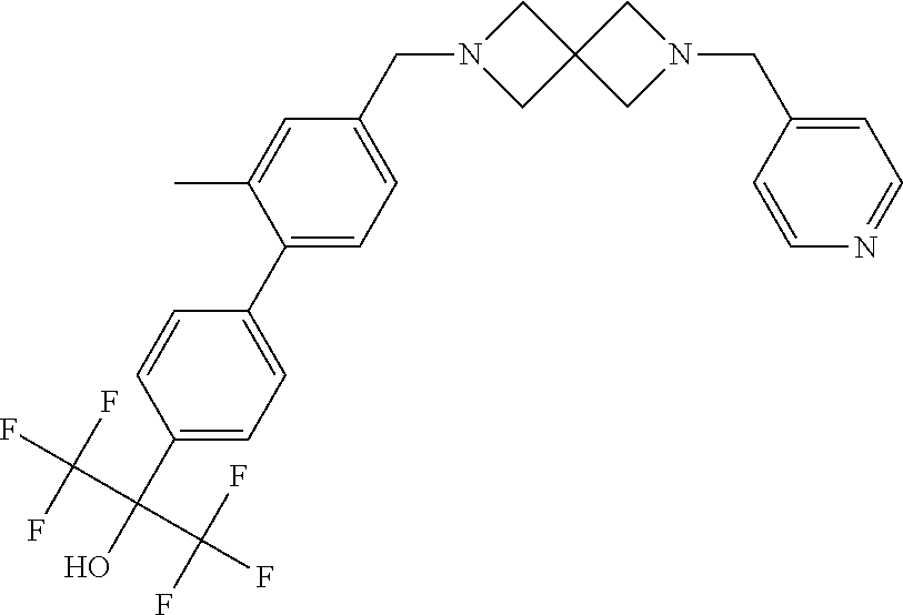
C1(C(O)(C(F)(F)F)C(F)(F)F)=CC=C(C2=CC=C(CN3CC4(C3)CN(CC3=CC=NC=C3)C4)C=C2C)C=C1
